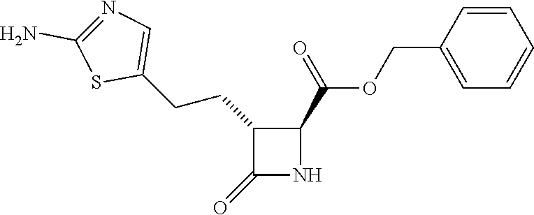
C1(CCC2=CN=C(N)S2)C(=O)NC1C(=O)OCC1=CC=CC=C1
